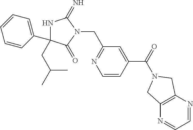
N1C(C2=CC=CC=C2)(CC(C)C)C(=O)N(CC2=NC=CC(C(=O)N3CC4=C(N=CC=N4)C3)=C2)C1=N
